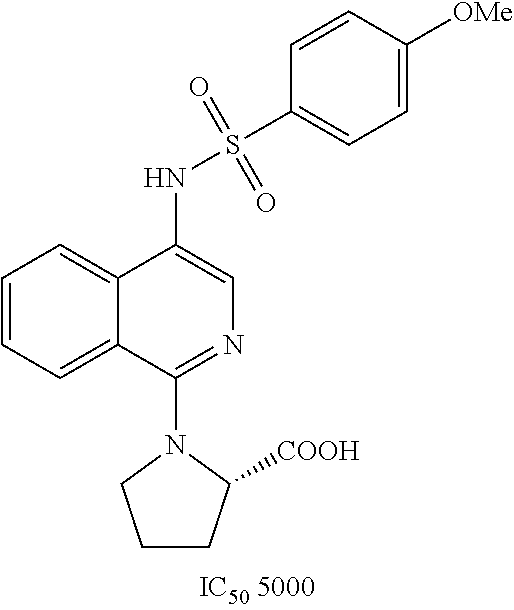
N(C1=CN=C(N2CCCC2[COOH])C2=CC=CC=C12)S(C1=CC=C([OMe])C=C1)(=O)=O
